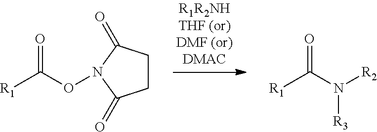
[R1]C(N([R2])[R3])=O.[R1]C(ON1C(=O)CCC1=O)=O
